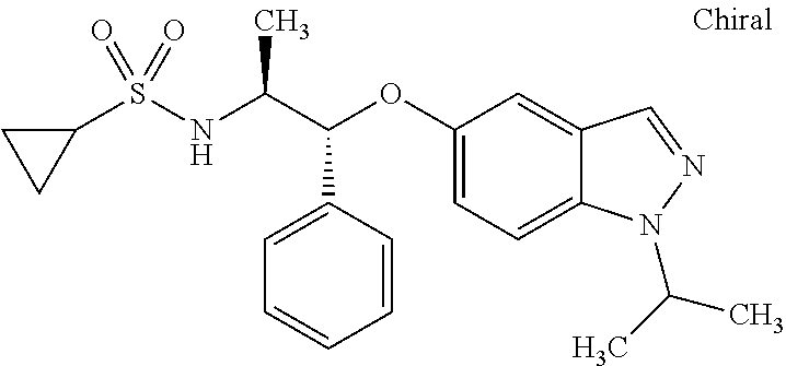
C1(S(NC(C(OC2=CC=C3C(=C2)C=NN3C(C)C)C2=CC=CC=C2)C)(=O)=O)CC1
